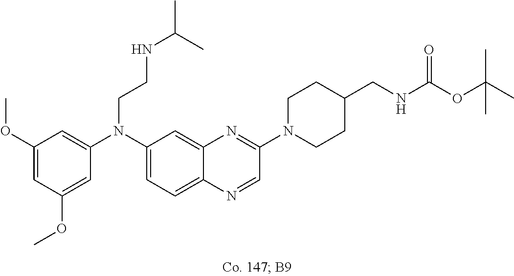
C1(OC)=CC(OC)=CC(N(C2=CC=C3C(=C2)N=C(N2CCC(CNC(OC(C)(C)C)=O)CC2)C=N3)CCNC(C)C)=C1
